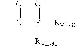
CC(P([RVII-30])(=O)[RVII-31])=O
